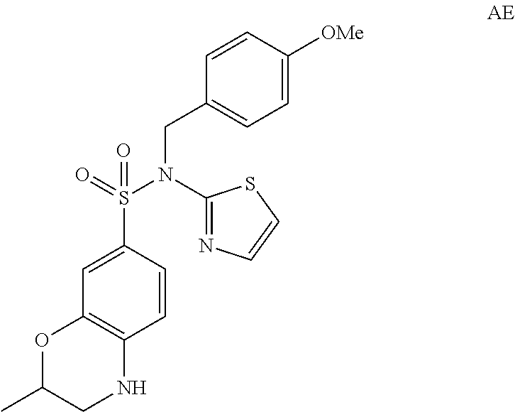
C1=CC(S(N(CC2=CC=C([OMe])C=C2)C2=NC=CS2)(=O)=O)=CC2=C1NCC(C)O2
